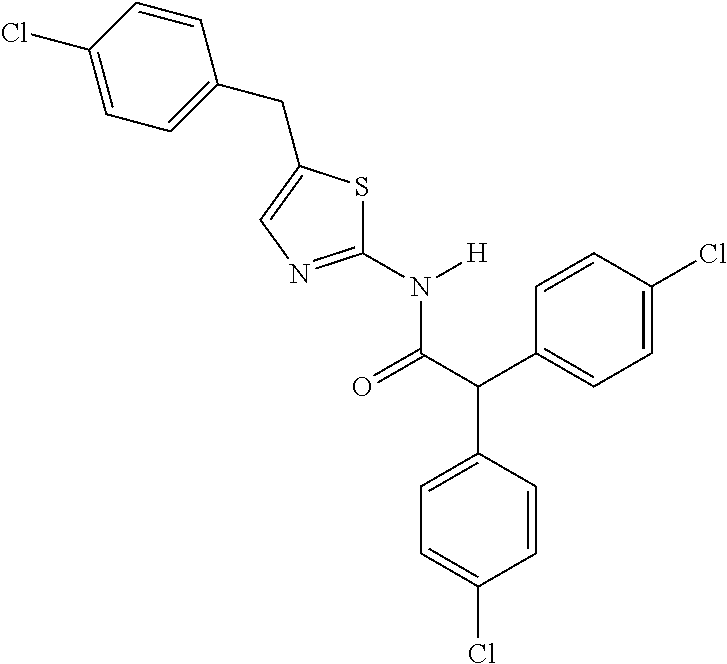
C1(N([H])C(C(C2=CC=C(Cl)C=C2)C2=CC=C(Cl)C=C2)=O)=NC=C(CC2=CC=C(Cl)C=C2)S1
